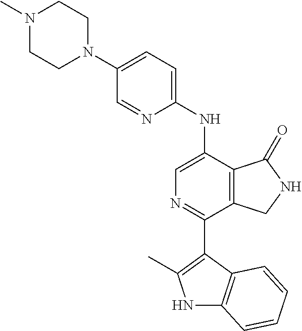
N1(C)CCN(C2=CC=C(NC3=CN=C(C4=C(C)NC5=C4C=CC=C5)C4=C3C(=O)NC4)N=C2)CC1
